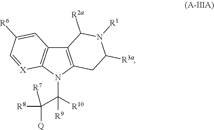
C12=C(CC([R3a])N([R1])C1[R2a])N(C(C([R8])([R7])[Q])([R10])[R9])C1=C2C=C([R6])C=[X]1
